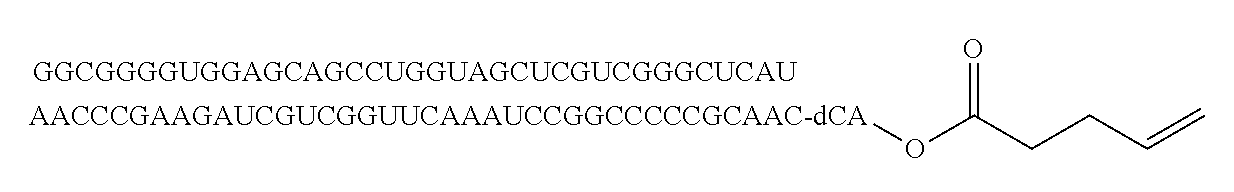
[AACCCGAAGAUCGUCGGUUCAAAUCCGGCCCCCGCAAC-dCA]OC(CCC=C)=O
